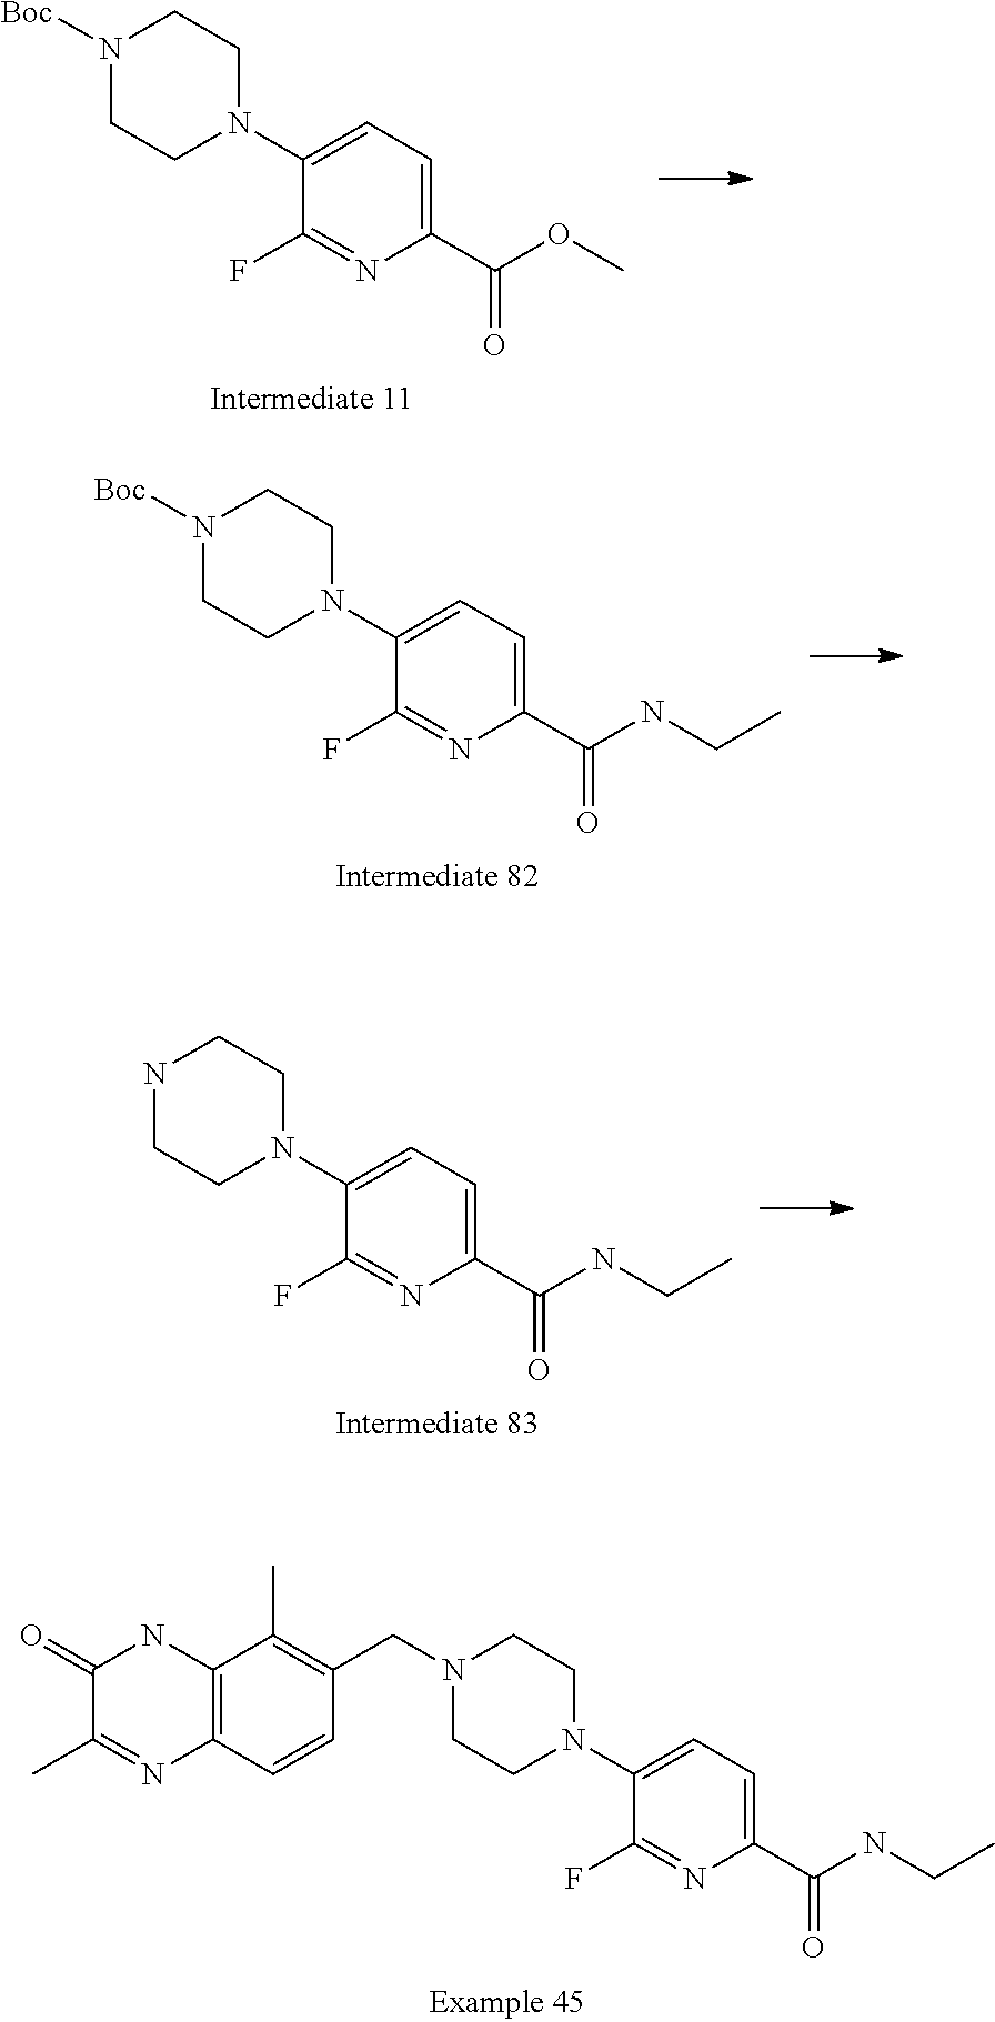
C1(N2CCN(CC3=C(C)C4=C(C=C3)N=C(C)C(=O)N4)CC2)=CC=C(C(NCC)=O)N=C1F.C1(N2CCNCC2)=CC=C(C(NCC)=O)N=C1F.C1(N2CCN([Boc])CC2)=CC=C(C(OC)=O)N=C1F.C1(N2CCN([Boc])CC2)=CC=C(C(NCC)=O)N=C1F
